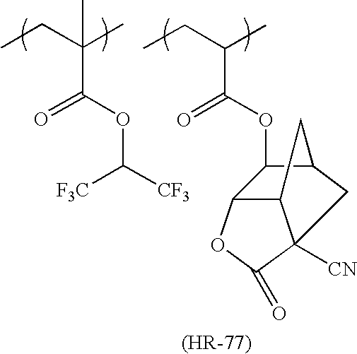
CCC(C)(C(OC([CF3])[CF3])=O)C.CCC(C)C(OC1C2CC3([CN])C(C2)C1OC3=O)=O
